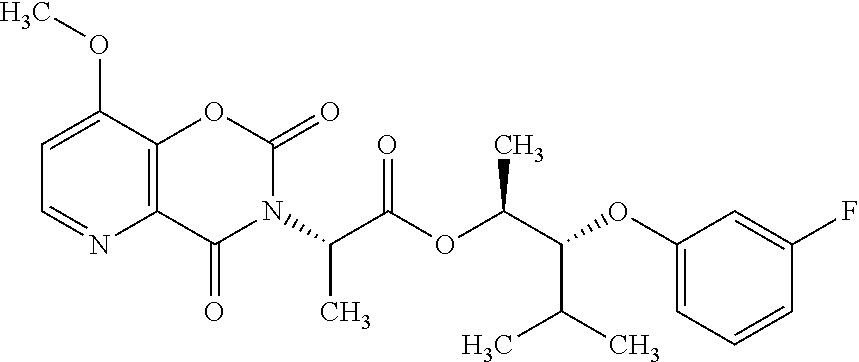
C12=C(C(OC)=CC=N1)OC(=O)N(C(C(OC(C(OC1=CC=CC(F)=C1)C(C)C)C)=O)C)C2=O
